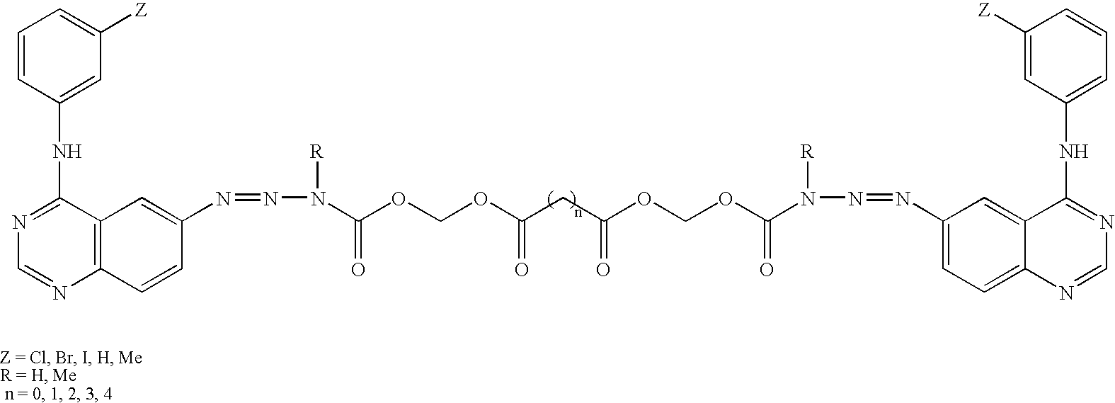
C1=CC(NC2=NC=NC3=C2C=C(N=NN([R])C(OCOC(CC(=O)OCOC(=O)N(N=NC2=CC=C4C(=C2)C(NC2=CC=CC([Z])=C2)=NC=N4)[R])=O)=O)C=C3)=CC([Z])=C1
